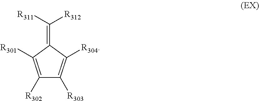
C1([R302])=C([R301])C(=C([R312])[R311])C([R304])=C1[R303]
